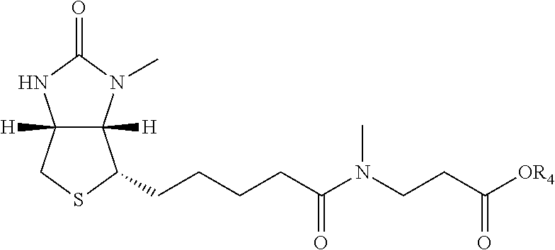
C12([H])C([H])(N(C)C(=O)N1)C(CCCCC(N(CCC([OR4])=O)C)=O)SC2
